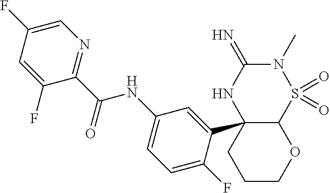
N1(C)C(=N)NC2(C3=CC(NC(C4=NC=C(F)C=C4F)=O)=CC=C3F)C(S1(=O)=O)OCCC2
